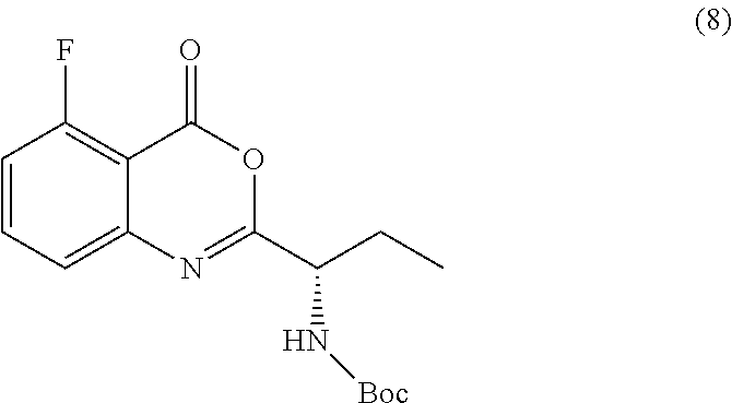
N1=C(C(CC)N[Boc])OC(=O)C2=C(F)C=CC=C12
